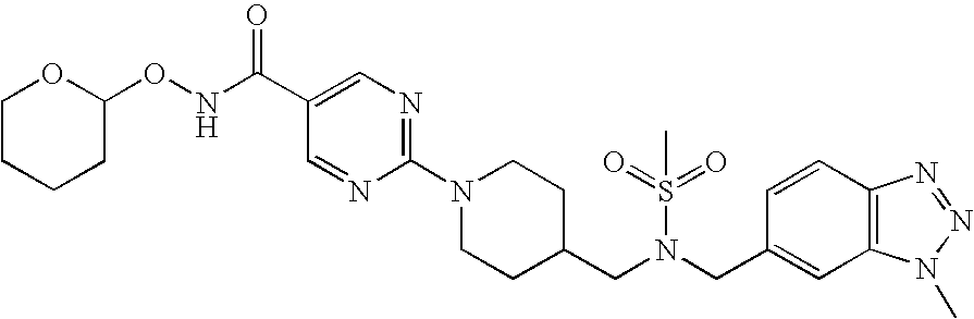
C1=CC2=C(C=C1CN(CC1CCN(C3=NC=C(C(NOC4OCCCC4)=O)C=N3)CC1)S(=O)(=O)C)N(C)N=N2
